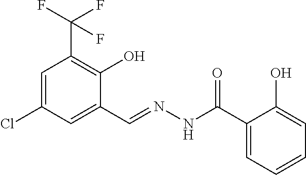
C1=C(Cl)C=C(C=NNC(C2=CC=CC=C2O)=O)C(O)=C1C(F)(F)F
